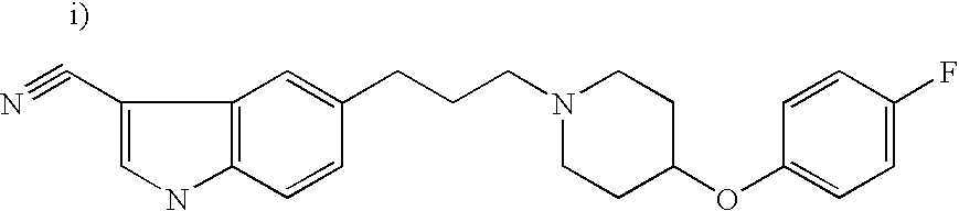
C1(C#N)=CNC2=C1C=C(CCCN1CCC(OC3=CC=C(F)C=C3)CC1)C=C2
